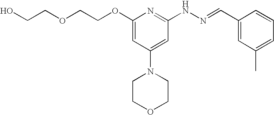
O(CCOC1=CC(N2CCOCC2)=CC(NN=CC2=CC(C)=CC=C2)=N1)CCO
